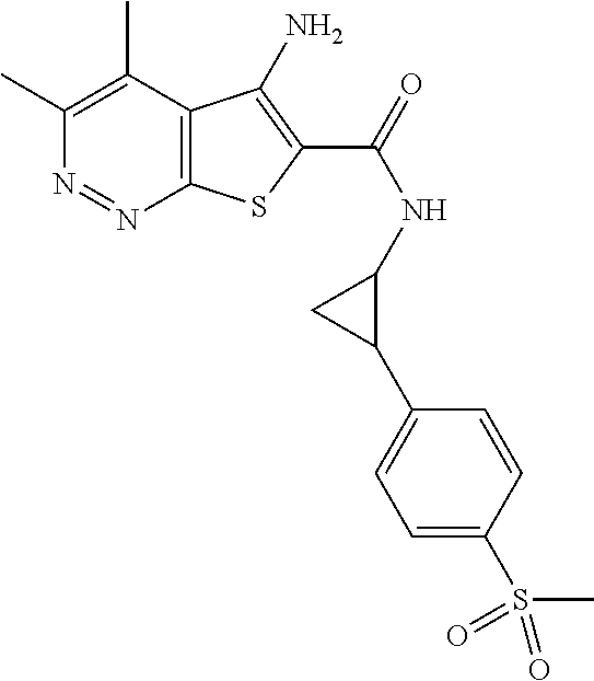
C1(C)=C(C)C2=C(N=N1)SC(C(NC1CC1C1=CC=C(S(C)(=O)=O)C=C1)=O)=C2N
